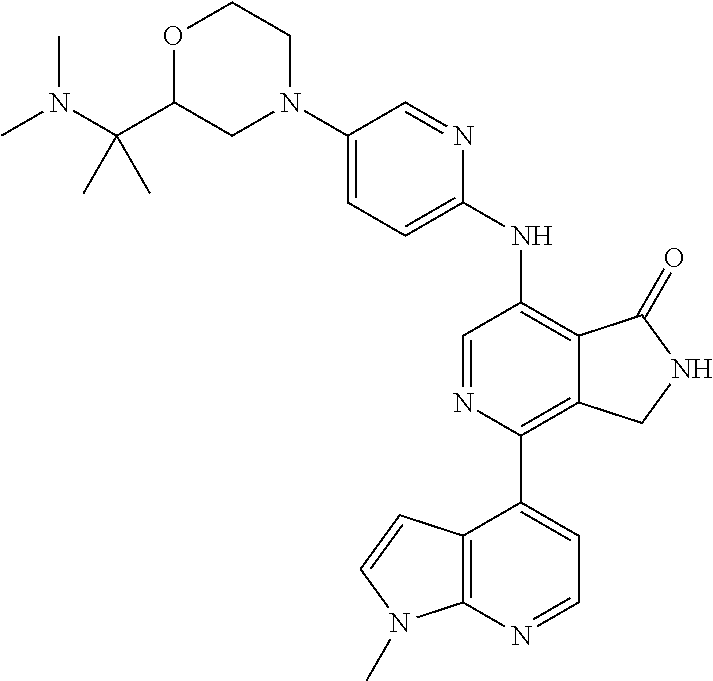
C1=C(N2CCOC(C(N(C)C)(C)C)C2)C=NC(NC2=C3C(=C(C4=CC=NC5=C4C=CN5C)N=C2)CNC3=O)=C1
